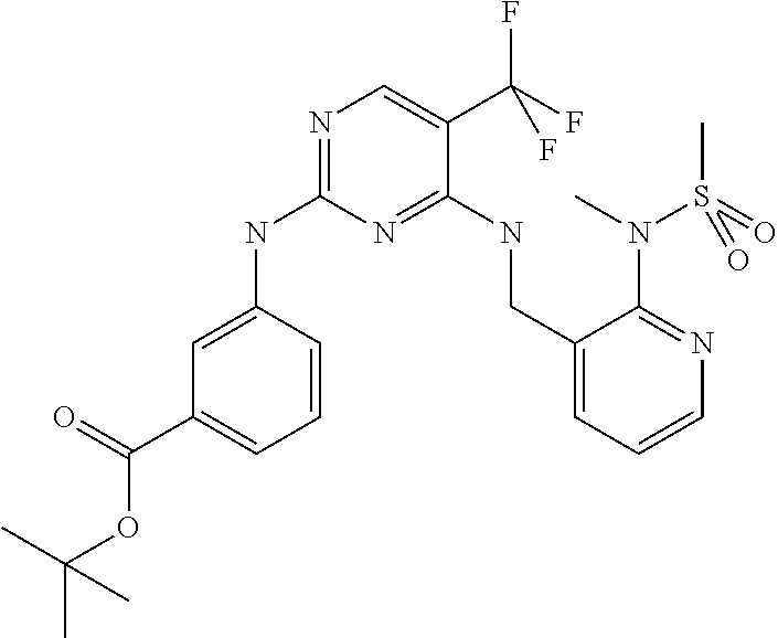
C1=C(NC2=NC=C(C(F)(F)F)C(NCC3=CC=CN=C3N(C)S(=O)(C)=O)=N2)C=CC=C1C(=O)OC(C)(C)C
